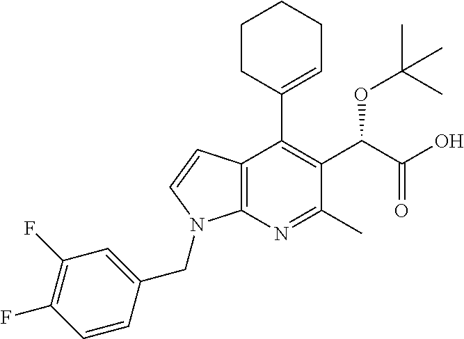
C12=C(N=C(C)C(C(C(O)=O)OC(C)(C)C)=C1C1=CCCCC1)N(CC1=CC(F)=C(F)C=C1)C=C2
